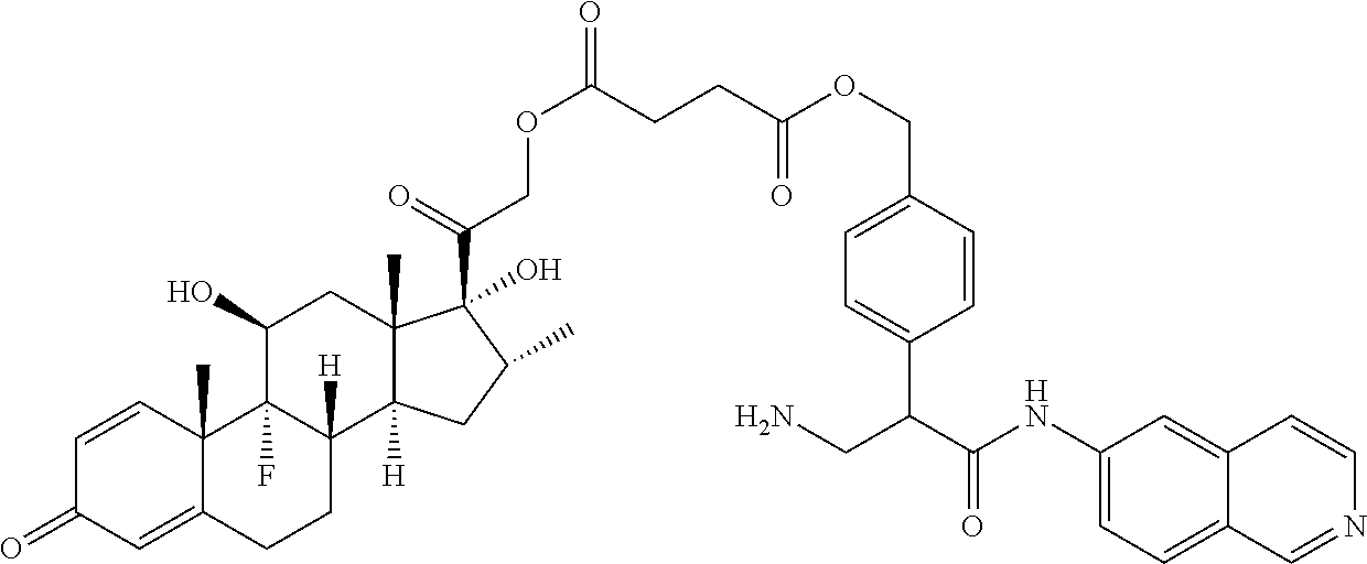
C1=CC2(C)C(=CC1=O)CCC1([H])C2(F)C(O)CC2(C)C1([H])CC(C)C2(C(=O)COC(=O)CCC(OCC1=CC=C(C(C(NC2=CC=C3C(=C2)C=CN=C3)=O)CN)C=C1)=O)O
